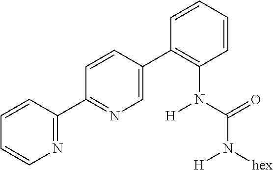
N1=C(C2=NC=C(C3=C(N(C(N([hex])[H])=O)[H])C=CC=C3)C=C2)C=CC=C1
